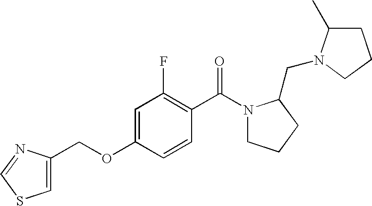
C1=C(OCC2=CSC=N2)C=CC(C(N2CCCC2CN2C(C)CCC2)=O)=C1F
